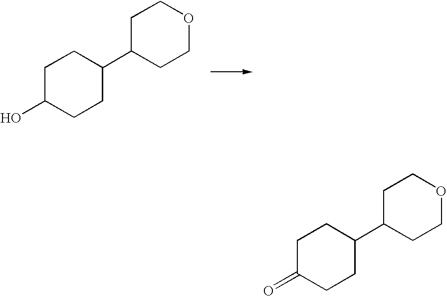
OC1CCC(C2CCOCC2)CC1.O=C1CCC(C2CCOCC2)CC1
